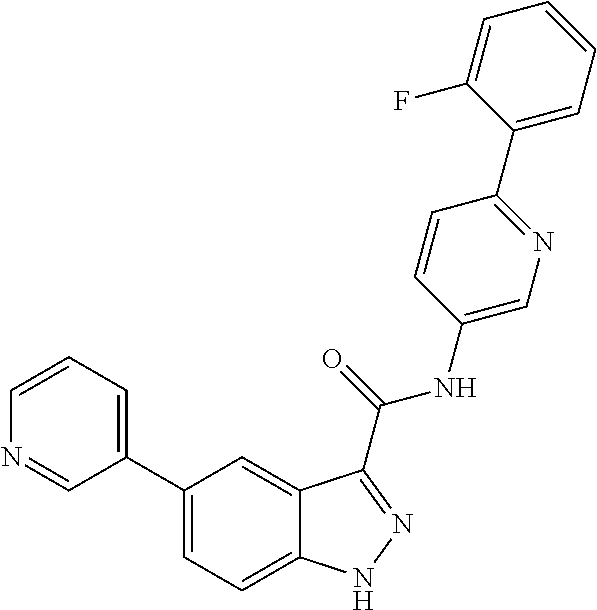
C1=CN=CC(C2=CC=C3C(=C2)C(C(NC2=CN=C(C4=CC=CC=C4F)C=C2)=O)=NN3)=C1
